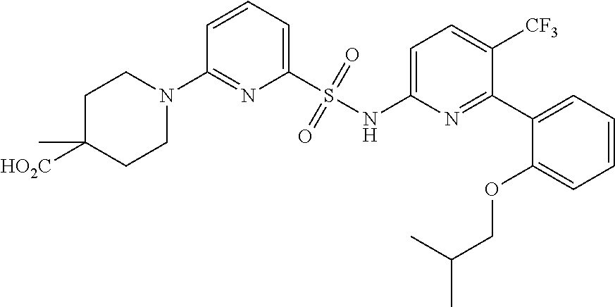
C1=CC=C(S(NC2=CC=C([CF3])C(C3=CC=CC=C3OCC(C)C)=N2)(=O)=O)N=C1N1CCC([HO2C])(C)CC1
